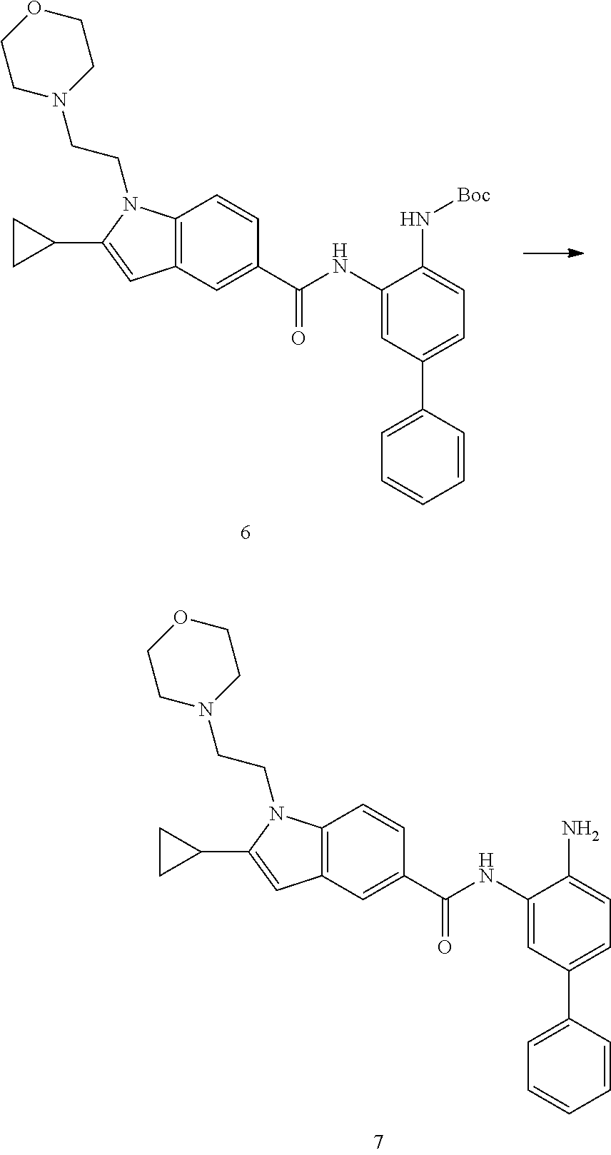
C12=C(N(CCN3CCOCC3)C(C3CC3)=C1)C=CC(C(NC1=CC(C3=CC=CC=C3)=CC=C1N)=O)=C2.C12=C(N(CCN3CCOCC3)C(C3CC3)=C1)C=CC(C(NC1=CC(C3=CC=CC=C3)=CC=C1N[Boc])=O)=C2
